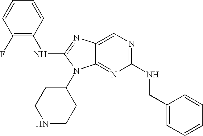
C1(F)=C(NC2=NC3=CN=C(NCC4=CC=CC=C4)N=C3N2C2CCNCC2)C=CC=C1
